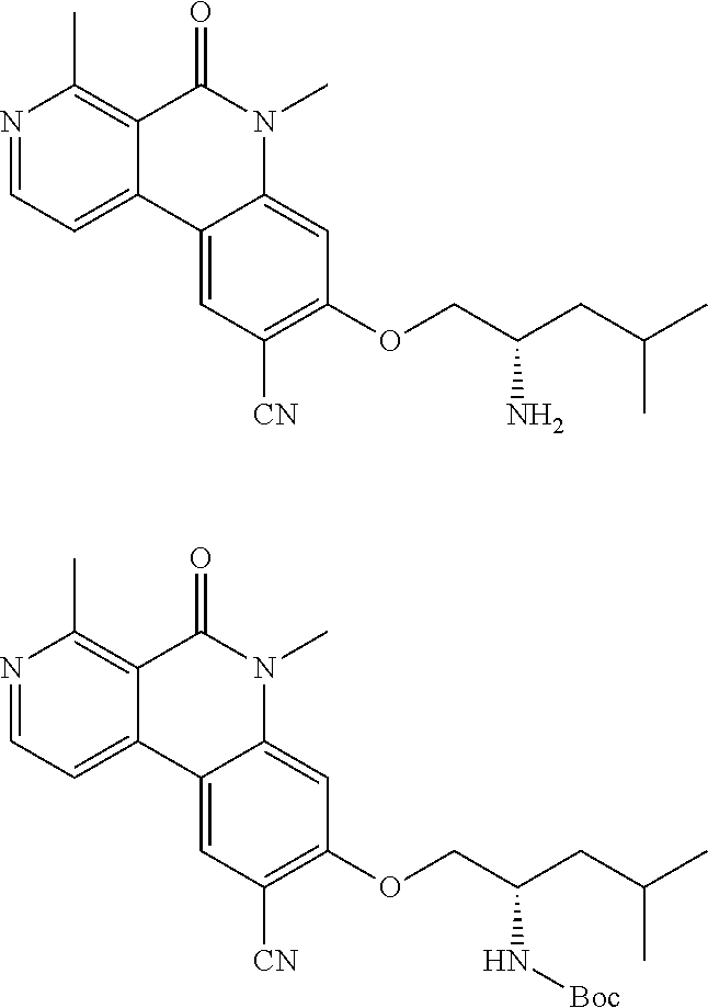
N1=CC=C2C(=C1C)C(=O)N(C)C1=CC(OCC(CC(C)C)N)=C([CN])C=C21.N1=CC=C2C(=C1C)C(=O)N(C)C1=CC(OCC(CC(C)C)N[Boc])=C([CN])C=C21
